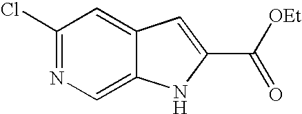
C1(Cl)=NC=C2C(=C1)C=C(C([OEt])=O)N2
